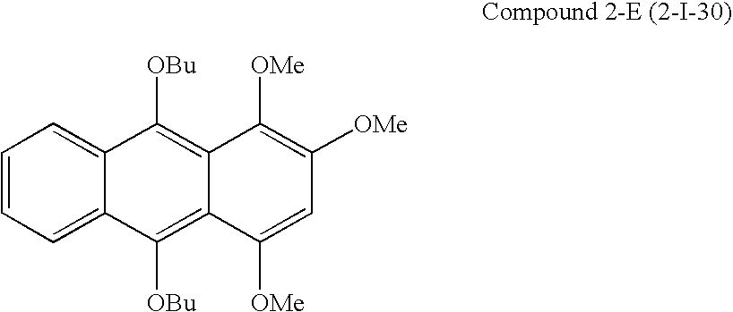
C1=CC=C2C(=C1)C([OBu])=C1C(=C2[OBu])C([OMe])=CC([OMe])=C1[OMe]
